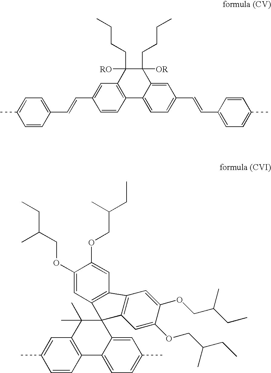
C1=CC2=C(C=C1C=CC1=CC=C(C)C=C1)C([RO])(CCCC)C([OR])(CCCC)C1=CC(C=CC3=CC=C(C)C=C3)=CC=C21.C1=CC2=C(C=C1C)C(C)(C)C1(C3=CC(C)=CC=C23)C2=C(C=C(OCC(CC)C)C(OCC(CC)C)=C2)C2=C1C=C(OCC(CC)C)C(OCC(CC)C)=C2
